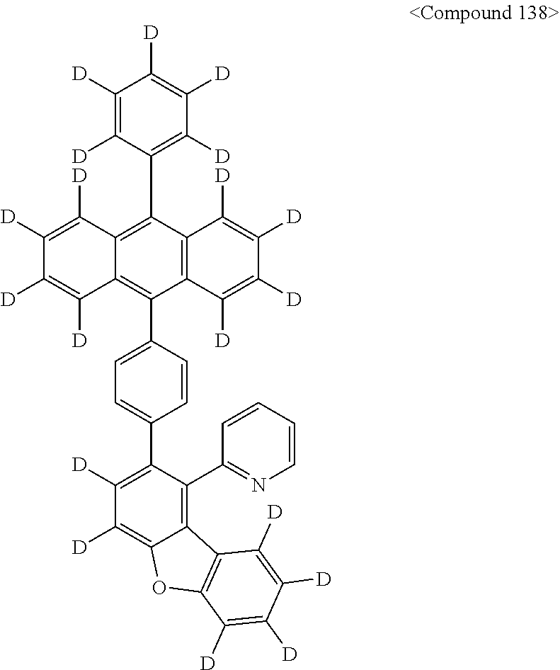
C1([D])=C([D])C(C2=C3C(=C(C4=CC=C(C5=C([D])C([D])=C6C(=C5C5=NC=CC=C5)C5=C(O6)C([D])=C([D])C([D])=C5[D])C=C4)C4=C2C([D])=C([D])C([D])=C4[D])C([D])=C([D])C([D])=C3[D])=C([D])C([D])=C1[D]
